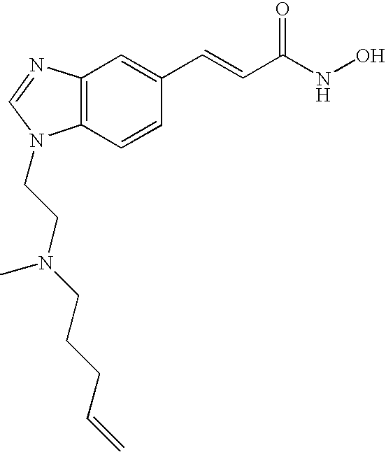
C12=C(C=CC(C=CC(=O)NO)=C1)N(CCN(CCCC=C)C)C=N2
